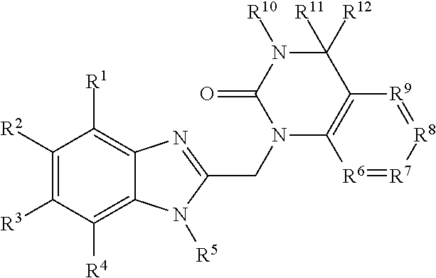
C1([R2])=C([R3])C([R4])=C2C(=C1[R1])N=C(CN1C3=C(C([R12])([R11])N([R10])C1=O)[R9]=[R8][R7]=[R6]3)N2[R5]
